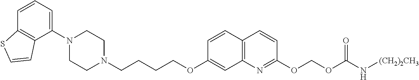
C1(N2CCN(CCCCOC3=CC4=C(C=C3)C=CC(OCOC(N[(CH2)2CH3])=O)=N4)CC2)=CC=CC2=C1C=CS2
